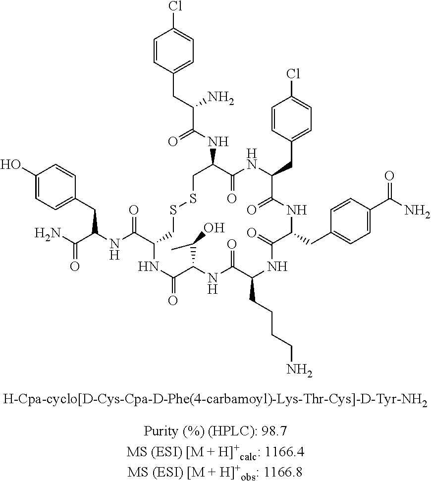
C1=CC(CC(C(NC2C(=O)NC(CC3=CC=C(Cl)C=C3)C(=O)NC(CC3=CC=C(C(N)=O)C=C3)C(=O)NC(CCCCN)C(=O)NC(C(C)O)C(=O)NC(C(NC(C(N)=O)CC3=CC=C(O)C=C3)=O)CSSC2)=O)N)=CC=C1Cl
